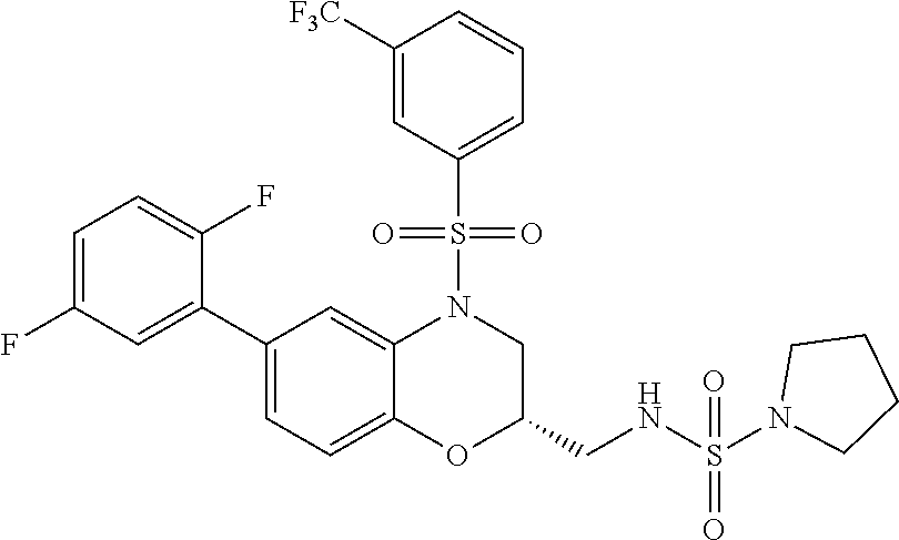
C1=C(F)C=C(C2=CC=C3C(=C2)N(S(C2=CC=CC([F3C])=C2)(=O)=O)CC(CNS(N2CCCC2)(=O)=O)O3)C(F)=C1
